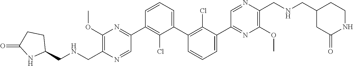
C1(C2=NC(OC)=C(CNCC3CCC(=O)N3)N=C2)=C(Cl)C(C2=C(Cl)C(C3=NC(OC)=C(CNCC4CC(=O)NCC4)N=C3)=CC=C2)=CC=C1
